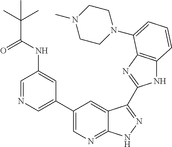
C1(C2=CN=CC(NC(C(C)(C)C)=O)=C2)=CN=C2C(=C1)C(C1=NC3=C(N1)C=CC=C3N1CCN(C)CC1)=NN2
